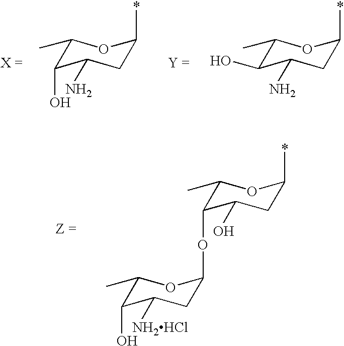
C1(C)C(O)C(N)CC(*)O1.C1(C)C(O)C(N)CC(*)O1.C1(C)C(OC2CC([NH2HCl])C(O)C(C)O2)C(O)CC(*)O1
